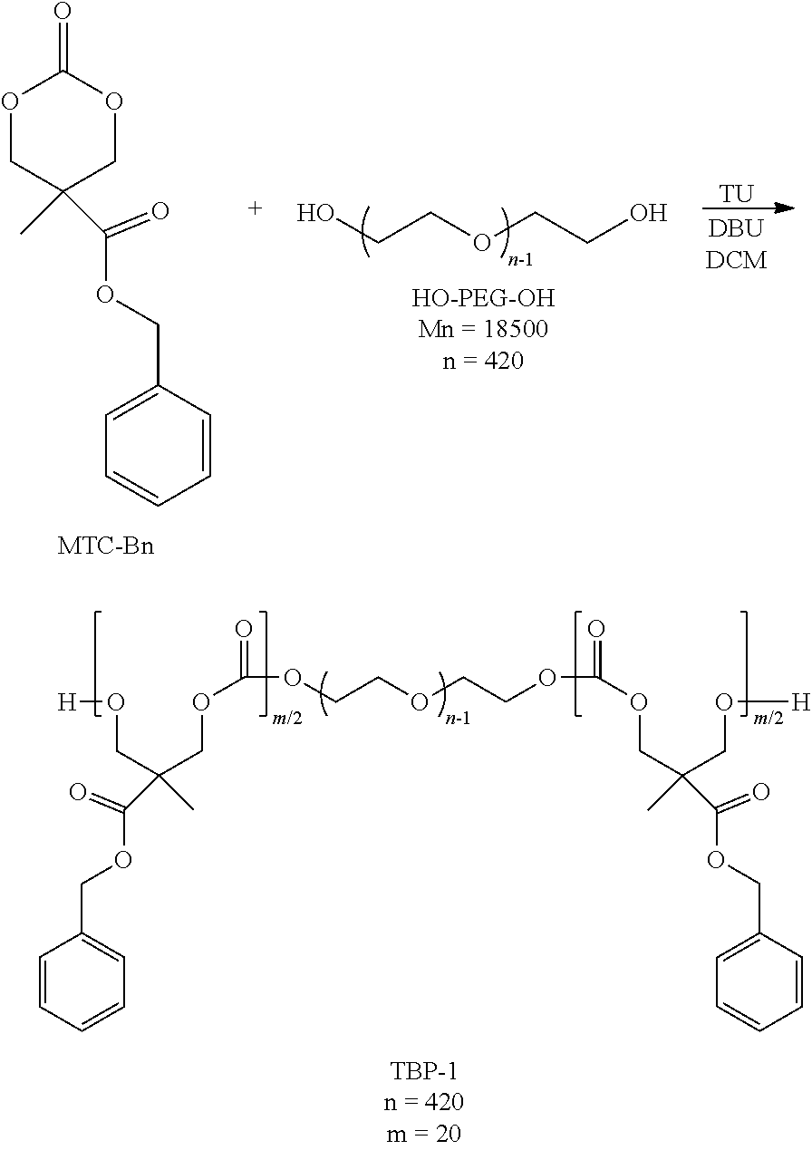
OCCOCCO.O1CC(C)(C(OCC2=CC=CC=C2)=O)COC1=O.[TU].O(CC(CO[H])(C)C(OCC1=CC=CC=C1)=O)C(=O)OCCOCCOC(OCC(CO[H])(C)C(OCC1=CC=CC=C1)=O)=O
